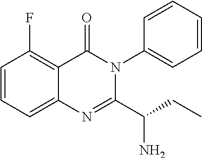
C1=CC=C2C(=C1F)C(=O)N(C1=CC=CC=C1)C(C(CC)N)=N2
